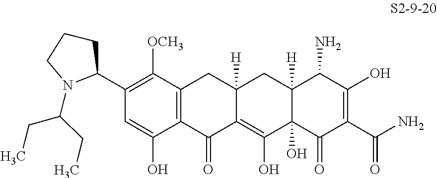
C12=C(C([OCH3])=C(C3N(C(CC)CC)CCC3)C=C1O)CC1([H])C(=C(O)C3(O)C([H])(C1)C(N)C(O)=C(C(N)=O)C3=O)C2=O
